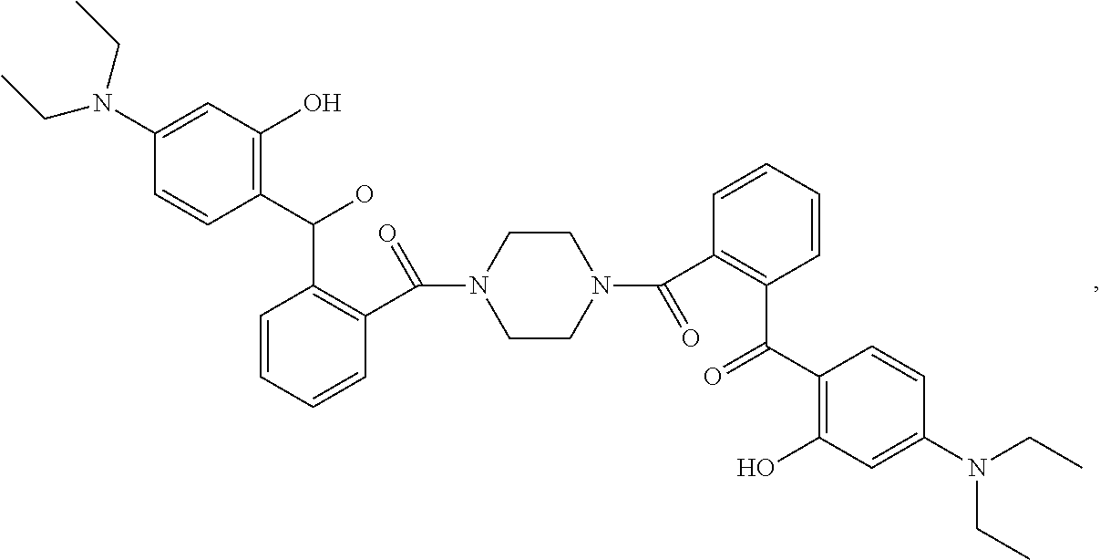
C1=CC(C(O)C2=C(C(=O)N3CCN(C(C4=C(C(C5=C(O)C=C(N(CC)CC)C=C5)=O)C=CC=C4)=O)CC3)C=CC=C2)=C(O)C=C1N(CC)CC
